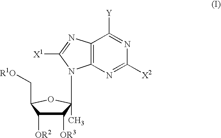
C1([OR3])C([OR2])C(C[R1O])OC1(C)N1C2=C(C([Y])=NC([X2])=N2)N=C1[X1]
